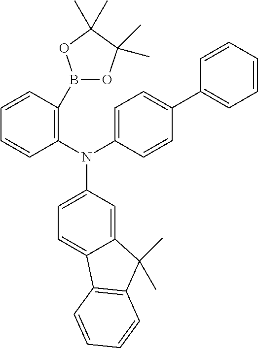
C1=CC(B2OC(C)(C)C(C)(C)O2)=C(N(C2=CC=C(C3=CC=CC=C3)C=C2)C2=CC=C3C(=C2)C(C)(C)C2=C3C=CC=C2)C=C1
